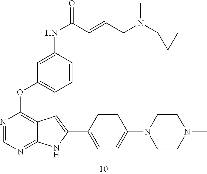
N1=CN=C2C(=C1OC1=CC=CC(NC(=O)C=CCN(C)C3CC3)=C1)C=C(C1=CC=C(N3CCN(C)CC3)C=C1)N2
